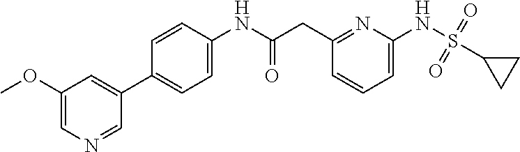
C1(CC(NC2=CC=C(C3=CC(OC)=CN=C3)C=C2)=O)=NC(NS(=O)(=O)C2CC2)=CC=C1
